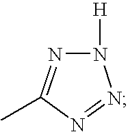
N1([H])N=C(C)N=N1
